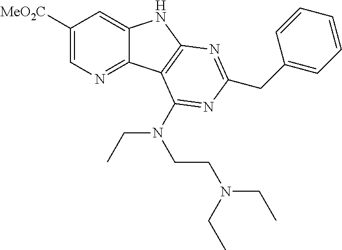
C1([MeO2C])=CN=C2C(=C1)NC1=C2C(N(CCN(CC)CC)CC)=NC(CC2=CC=CC=C2)=N1
